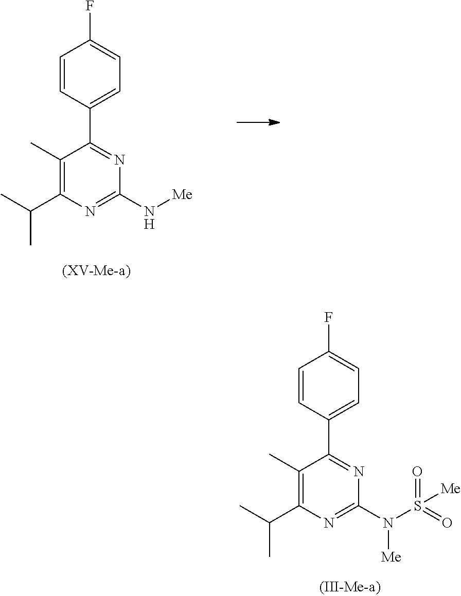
CC1=C(C(C)C)N=C(N[Me])N=C1C1=CC=C(F)C=C1.CC1=C(C(C)C)N=C(N(S([Me])(=O)=O)[Me])N=C1C1=CC=C(F)C=C1
